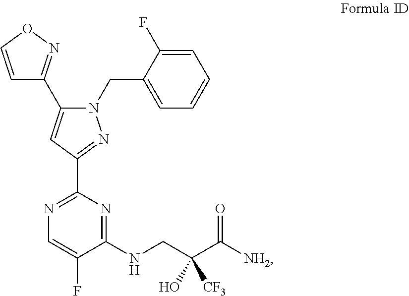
C1=CON=C1C1=CC(C2=NC=C(F)C(NCC(C(=O)[NH2])(O)[CF3])=N2)=NN1CC1=CC=CC=C1F
